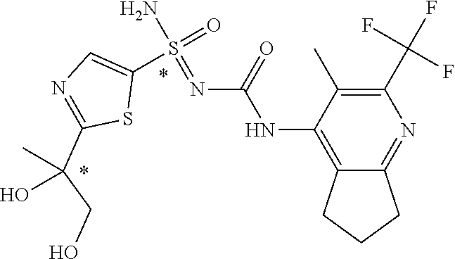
C(C1=NC=C(S(=O)(N)=NC(NC2=C3CCCC3=NC(C(F)(F)F)=C2C)=O)S1)(CO)(C)O
